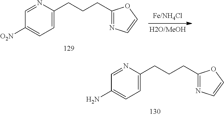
C1=C(CCCC2=NC=CO2)N=CC([O2N])=C1.C1=C(CCCC2=NC=CO2)N=CC(N)=C1
